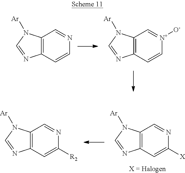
C12=C(C=CN=C1)N=CN2[Ar].C12=C(C=C[N+]([O-])=C1)N=CN2[Ar].C12=C(C=C([R2])N=C1)N=CN2[Ar].C12=C(C=C([X])N=C1)N=CN2[Ar]
